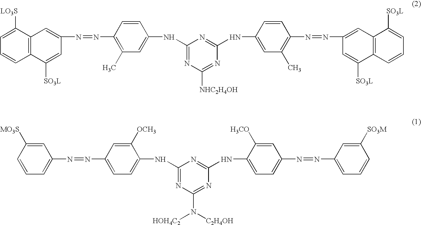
C1=C([LO3S])C2=C(C=C1)C([SO3L])=CC(N=NC1=C(C)C=C(NC3=NC([NHC2H4OH])=NC(NC4=CC(C)=C(N=NC5=CC6=C(C([SO3L])=C5)C=CC=C6[SO3L])C=C4)=N3)C=C1)=C2.C1=C([MO3S])C=CC=C1N=NC1=CC=C(NC2=NC(N([C2H4OH])[HOH4C2])=NC(NC3=CC=C(N=NC4=CC=CC([SO3M])=C4)C=C3[H3CO])=N2)C([OCH3])=C1
